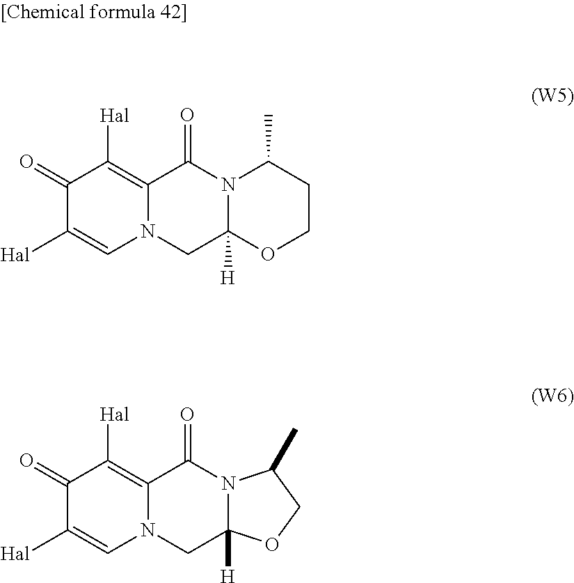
C1([Hal])=CN2C(=C([Hal])C1=O)C(=O)N1C([H])(C2)OCC1C.C1([Hal])=CN2C(=C([Hal])C1=O)C(=O)N1C([H])(C2)OCCC1C
